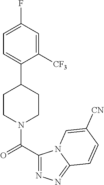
C1=C(F)C=C([CF3])C(C2CCN(C(C3=NN=C4N3C=C([CN])C=C4)=O)CC2)=C1
